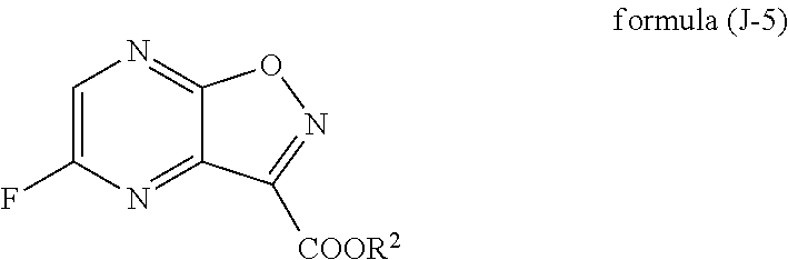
C1=C(F)N=C2C(=N1)ON=C2[COOR2]
